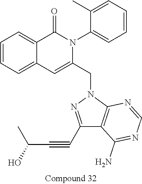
C1=CC=C2C(=C1)C(=O)N(C1=CC=CC=C1C)C(CN1N=C(C#CC(C)O)C3=C1N=CN=C3N)=C2
